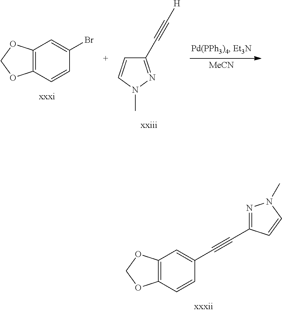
C12=C(C=CC(Br)=C1)OCO2.C1(C#C[H])=NN(C)C=C1.[MeCN].C12=C(C=CC(C#CC3=NN(C)C=C3)=C1)OCO2
